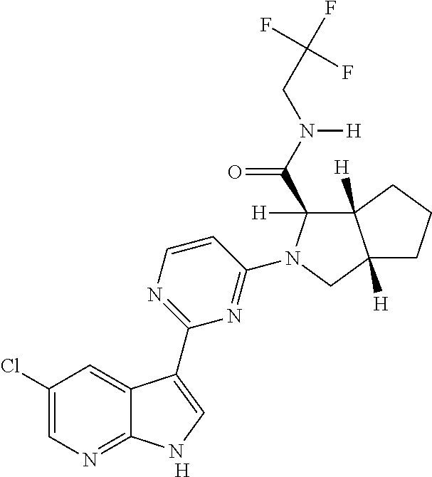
[H].C1(Cl)=CN=C2C(=C1)C(C1=NC=CC(N3C(C(N(CC(F)(F)F)[H])=O)([H])C4([H])C([H])(C3)CCC4)=N1)=CN2
